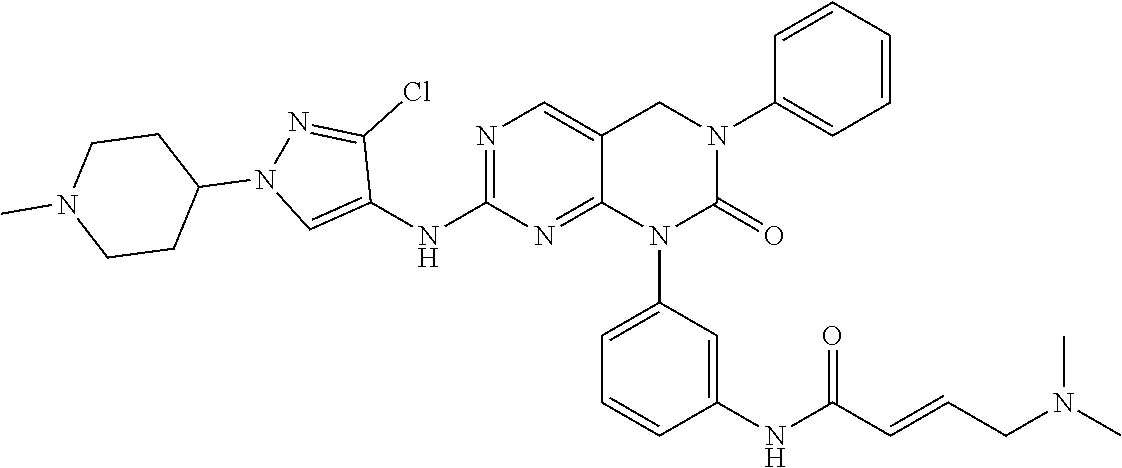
C1(NC2=NC=C3C(=N2)N(C2=CC=CC(NC(C=CCN(C)C)=O)=C2)C(=O)N(C2=CC=CC=C2)C3)=CN(C2CCN(C)CC2)N=C1Cl
